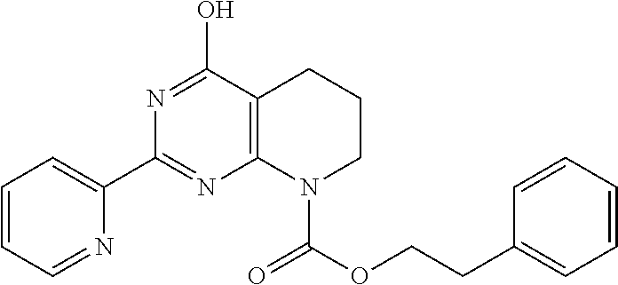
C1=CC=NC(C2=NC3=C(C(O)=N2)CCCN3C(OCCC2=CC=CC=C2)=O)=C1
